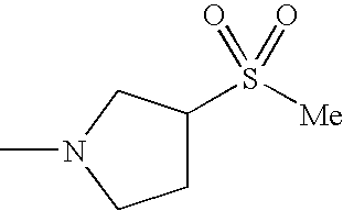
C1(S([Me])(=O)=O)CCN(C)C1
